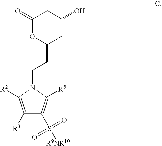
C1(=O)OC(CCN2C([R2])=C([R3])C(S([R9NR10])(=O)=O)=C2[R5])CC([OH])C1
